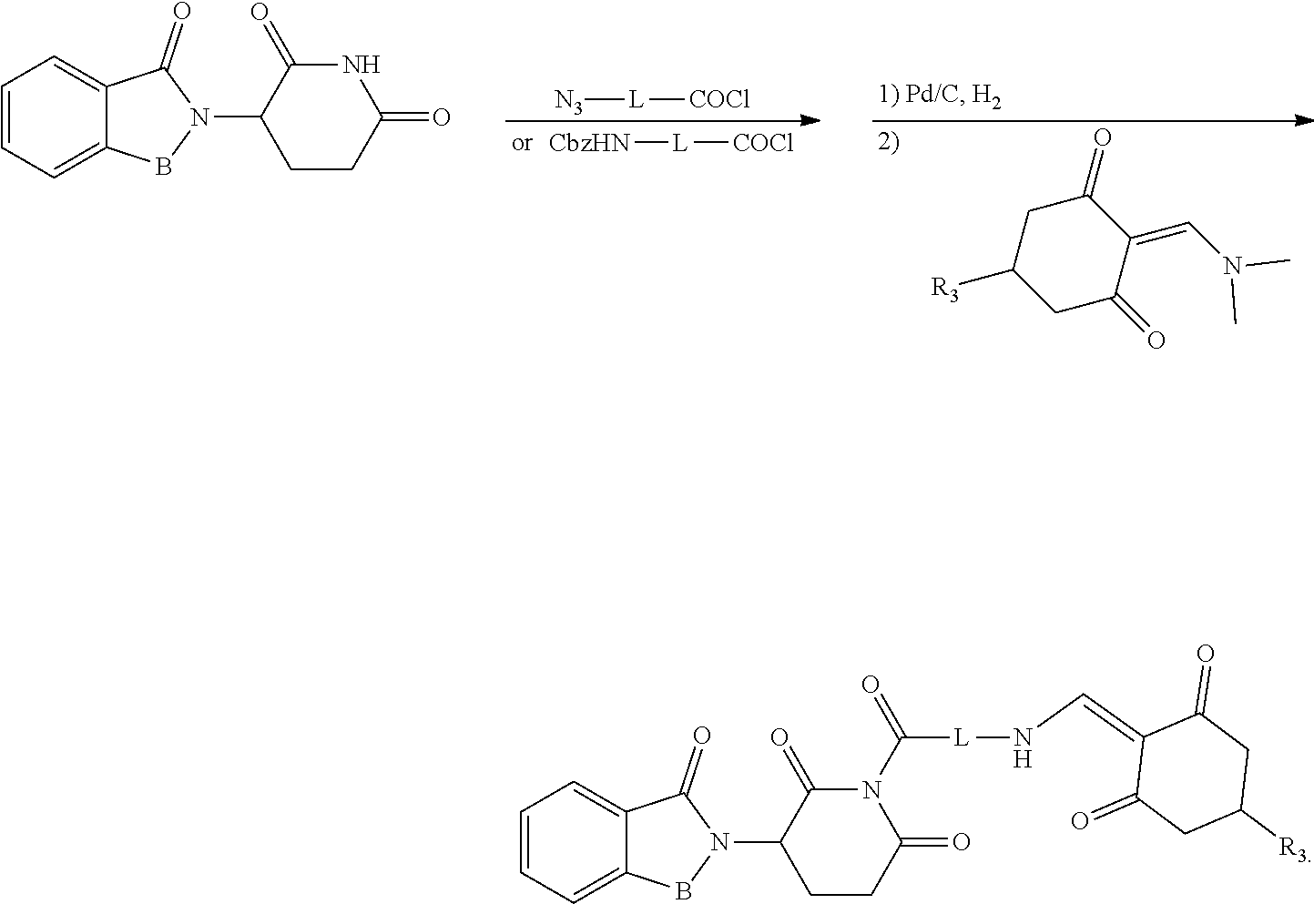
C1=CC=C2C(=C1)C(=O)N(C1CCC(=O)N(C([L]NC=C3C(=O)CC([R3])CC3=O)=O)C1=O)B2.C1=CC=C2C(=C1)C(=O)N(C1CCC(=O)NC1=O)B2.[CbzHN][L][COCl].[N3][L][COCl].C1C([R3])CC(=O)C(=CN(C)C)C1=O
